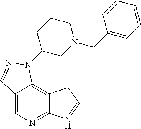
C12=CN=C3C(=C1N(C1CN(CC4=CC=CC=C4)CCC1)N=C2)CC=N3
